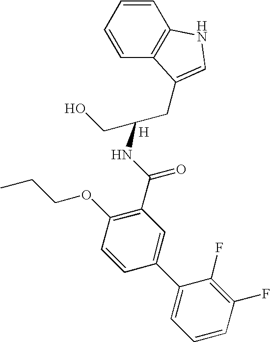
C1=CC=CC2=C1NC=C2CC(CO)NC(C1=C(OCCC)C=CC(C2=CC=CC(F)=C2F)=C1)=O.[H]
